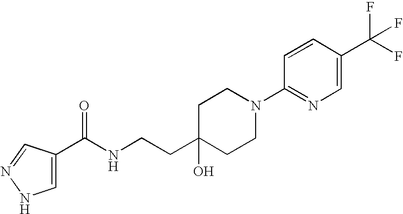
C1(C(NCCC2(O)CCN(C3=NC=C(C(F)(F)F)C=C3)CC2)=O)=CNN=C1
